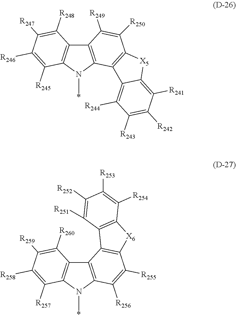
CN1C2=C(C3=C1C1=C(C([R250])=C3[R249])[X5]C3=C([R241])C([R242])=C([R243])C([R244])=C13)C([R248])=C([R247])C([R246])=C2[R245].CN1C2=C(C3=C1C([R256])=C([R255])C1=C3C3=C([X6]1)C([R254])=C([R253])C([R252])=C3[R251])C([R260])=C([R259])C([R258])=C2[R257]
